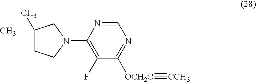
C1(C)(C)CCN(C2=C(F)C([OCH2C]#[CCH3])=NC=N2)C1
